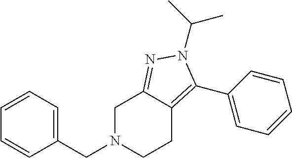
C1=CC=C(CN2CCC3=C(C4=CC=CC=C4)N(C(C)C)N=C3C2)C=C1
